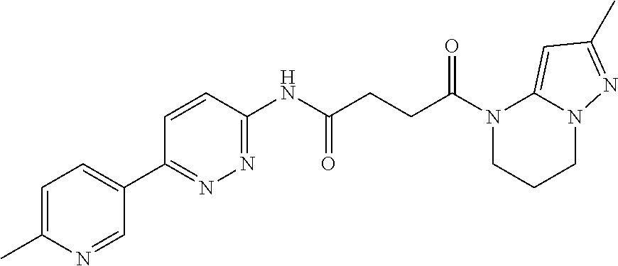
C1=C(C)N=CC(C2=NN=C(NC(CCC(N3CCCN4C3=CC(C)=N4)=O)=O)C=C2)=C1
